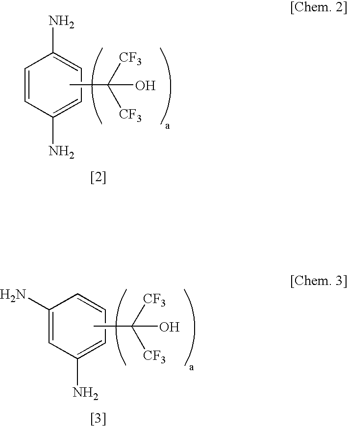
C1=CC(N)=CC=C1N.CC([CF3])([CF3])O.C1(N)=CC(N)=CC=C1.CC([CF3])([CF3])O
